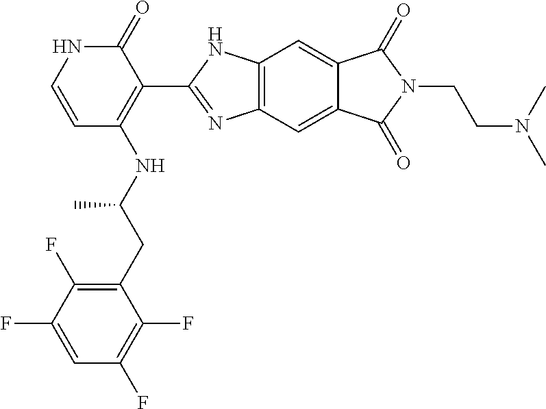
C(C(NC1=C(C2=NC3=C(N2)C=C2C(=C3)C(=O)N(CCN(C)C)C2=O)C(=O)NC=C1)C)C1=C(F)C(F)=CC(F)=C1F
